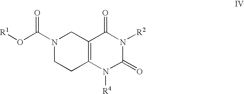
C12=C(N([R4])C(=O)N([R2])C1=O)CCN(C(O[R1])=O)C2
